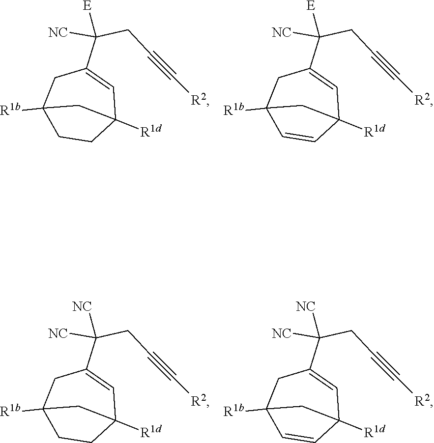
C([E])(CC#C[R2])([NC])C1=CC2([R1d])CCC([R1b])(C1)C2.C([E])(CC#C[R2])([NC])C1=CC2([R1d])C=CC([R1b])(C1)C2.C([NC])(CC#C[R2])([NC])C1=CC2([R1d])CCC([R1b])(C1)C2.C([NC])(CC#C[R2])([NC])C1=CC2([R1d])C=CC([R1b])(C1)C2
